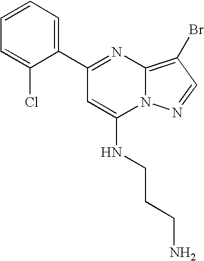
C1=CC=C(C2=NC3=C(Br)C=NN3C(NCCCN)=C2)C(Cl)=C1
